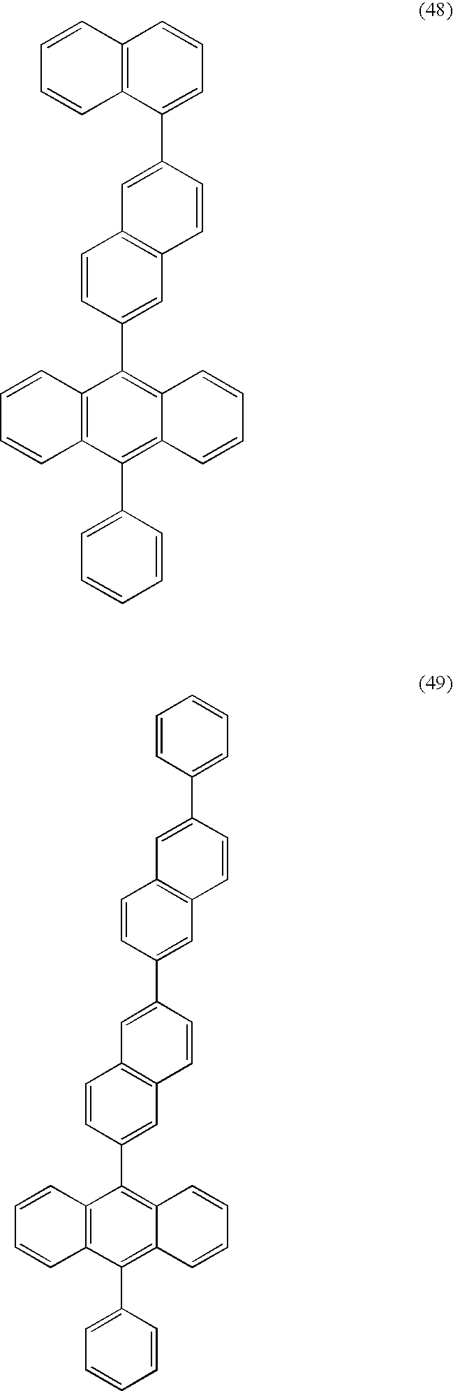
C12=C(C(C3=CC=CC=C3)=C3C(=C1C1=CC4=C(C=C1)C=C(C1=CC5=C(C=C1)C=C(C1=CC=CC=C1)C=C5)C=C4)C=CC=C3)C=CC=C2.C12=C(C(C3=CC=CC=C3)=C3C(=C1C1=CC4=C(C=C1)C=C(C1=CC=CC5=C1C=CC=C5)C=C4)C=CC=C3)C=CC=C2
